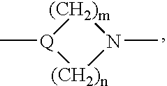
[(CH2)m]1[Q](C)[(CH2)n]N1C
